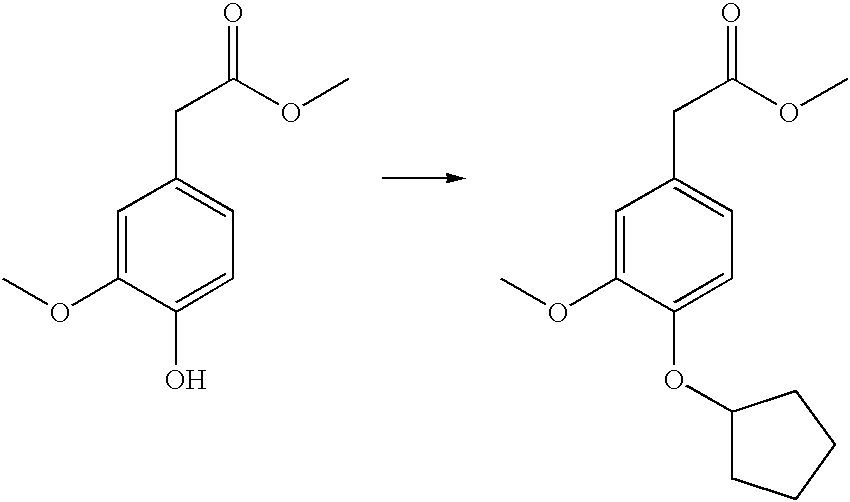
C1=C(OC)C(O)=CC=C1CC(OC)=O.C1=C(OC)C(OC2CCCC2)=CC=C1CC(OC)=O
